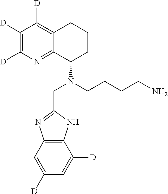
C12=C(C=C([D])C=C1[D])N=C(CN(C1CCCC3=C([D])C([D])=C([D])N=C13)CCCCN)N2
